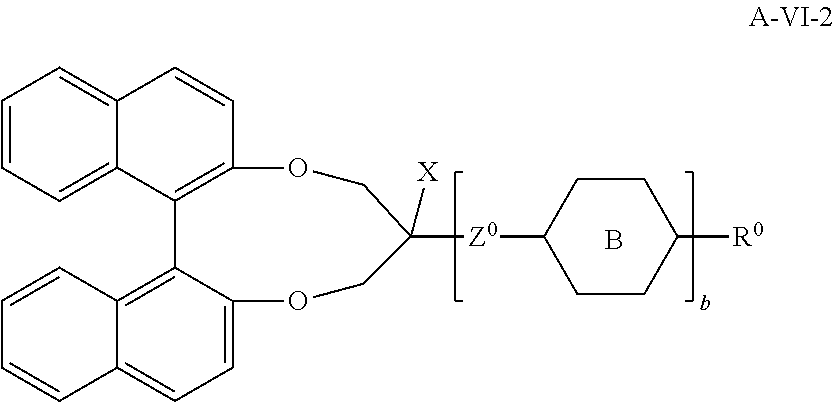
C1=CC=C2C(=C1)C=CC1=C2C2=C3C(=CC=C2OCC([Z0]C2CCC([R0])CC2)([X])CO1)C=CC=C3.B
